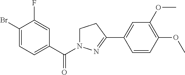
C1(Br)=CC=C(C(=O)N2CCC(C3=CC(OC)=C(OC)C=C3)=N2)C=C1F
